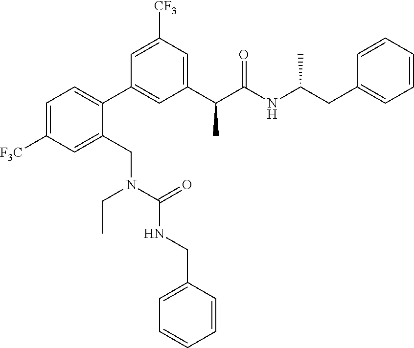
C1(C(C(NC(CC2=CC=CC=C2)C)=O)C)=CC([CF3])=CC(C2=CC=C([F3C])C=C2CN(C(=O)NCC2=CC=CC=C2)CC)=C1
